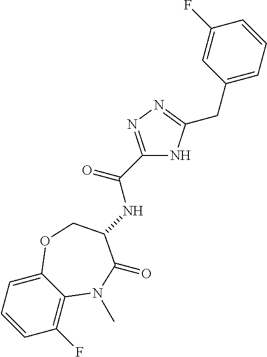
C1(F)=C2C(=CC=C1)OCC(NC(C1=NN=C(CC3=CC=CC(F)=C3)N1)=O)C(=O)N2C
